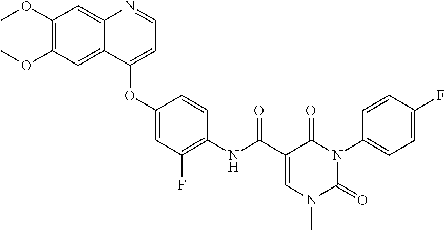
C1(OC)=C(OC)C=C2C(=C1)N=CC=C2OC1=CC(F)=C(NC(=O)C2=CN(C)C(=O)N(C3=CC=C(F)C=C3)C2=O)C=C1
